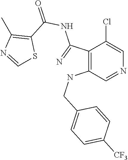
C1(C(=N)NC(=O)C2=C(C)N=CS2)=C(NCC2=CC=C([CF3])C=C2)C=NC=C1Cl
